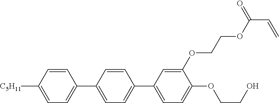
C1=CC([C5H11])=CC=C1C1=CC=C(C2=CC=C(OCCO)C(OCCOC(=O)C=C)=C2)C=C1
